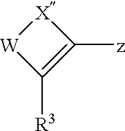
[X]1[W]C([R3])=C1[z]
